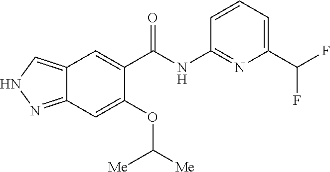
N1N=C2C(=C1)C=C(C(NC1=NC(C(F)F)=CC=C1)=O)C(OC([Me])[Me])=C2
